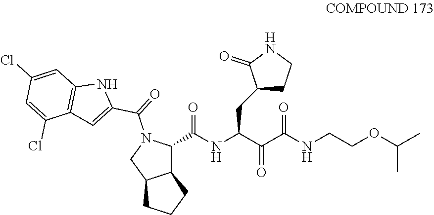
N(C(=O)C1C2C(CCC2)CN1C(C1=CC2=C(N1)C=C(Cl)C=C2Cl)=O)C(C(=O)C(NCCOC(C)C)=O)CC1CCNC1=O
